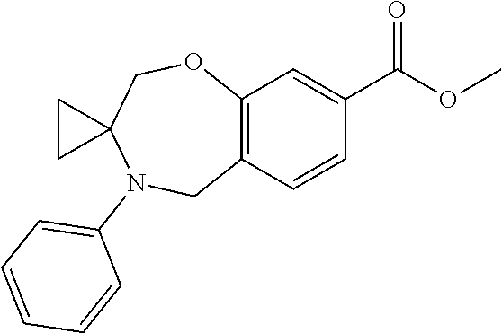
C12=C(C=CC(C(OC)=O)=C1)CN(C1=CC=CC=C1)C1(CO2)CC1
